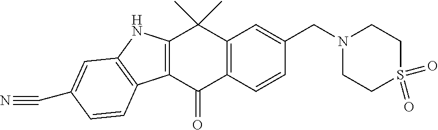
C12=C(C(=O)C3=C(C=C(CN4CCS(=O)(=O)CC4)C=C3)C1(C)C)C1=C(N2)C=C(C#N)C=C1
